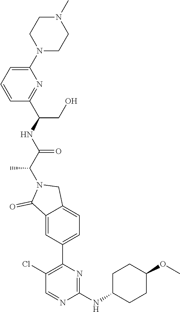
C1(NC2CCC(OC)CC2)=NC(C2=CC=C3C(=C2)C(=O)N(C(C(NC(C2=NC(N4CCN(C)CC4)=CC=C2)CO)=O)C)C3)=C(Cl)C=N1
